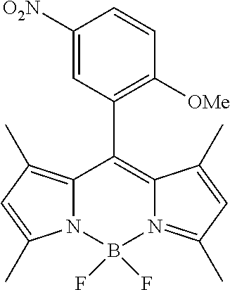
C1([O2N])=CC(C2=C3N(=C(C)C=C3C)B(F)(F)N3C2=C(C)C=C3C)=C([OMe])C=C1
